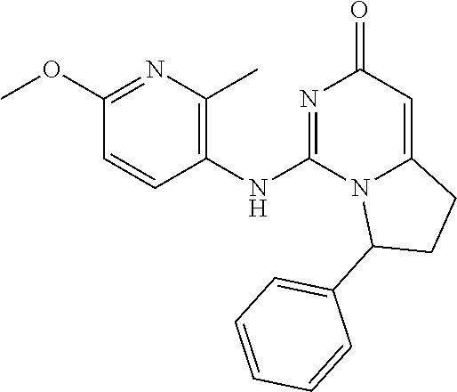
C1(NC2=NC(=O)C=C3N2C(C2=CC=CC=C2)CC3)=C(C)N=C(OC)C=C1
